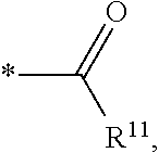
*C(=O)[R11]
